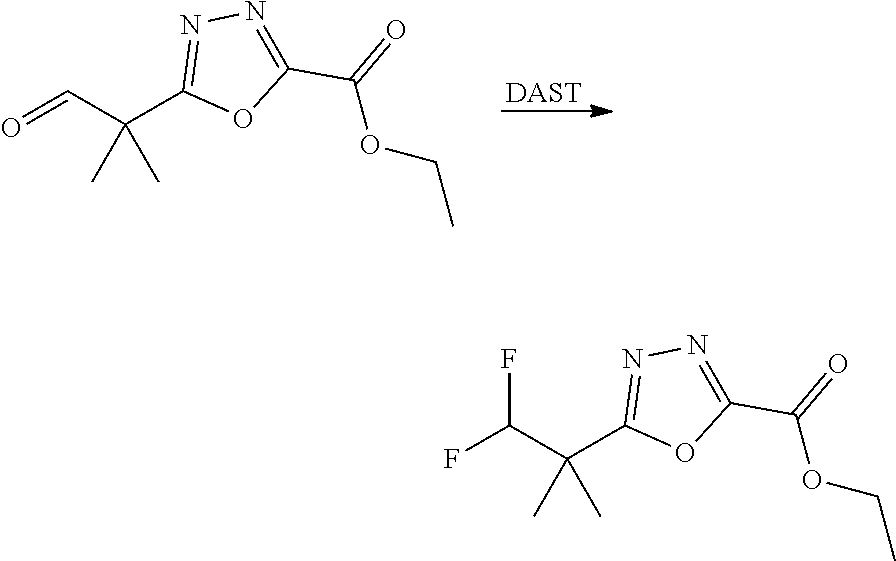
N1=C(C(C)(C)C=O)OC(C(=O)OCC)=N1.[DAST].N1=C(C(C)(C)C(F)F)OC(C(=O)OCC)=N1
